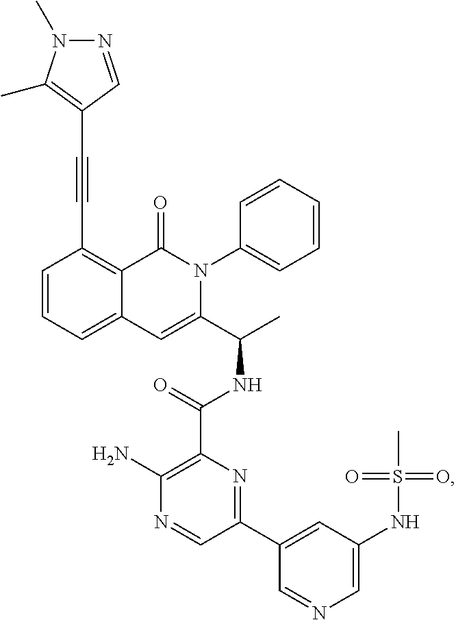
C(#CC1=C2C(=CC=C1)C=C(C(C)NC(C1=C(N)N=CC(C3=CC(NS(C)(=O)=O)=CN=C3)=N1)=O)N(C1=CC=CC=C1)C2=O)C1=C(C)N(C)N=C1
